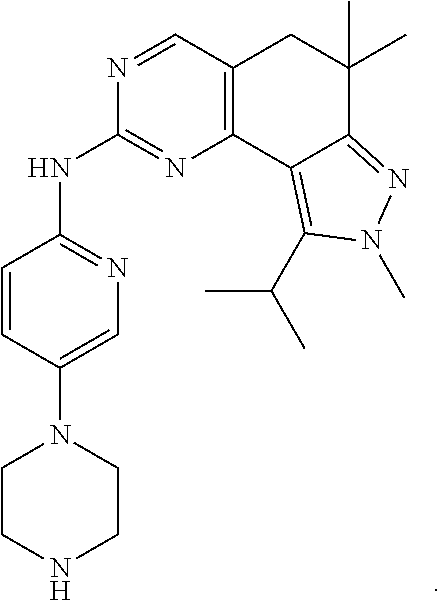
N1=CC2=C(N=C1NC1=NC=C(N3CCNCC3)C=C1)C1=C(C(C)C)N(C)N=C1C(C)(C)C2
